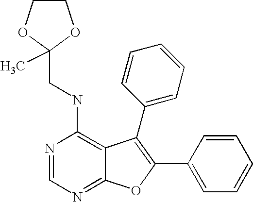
N1=CN=C2C(=C1NCC1(C)OCCO1)C(C1=CC=CC=C1)=C(C1=CC=CC=C1)O2
